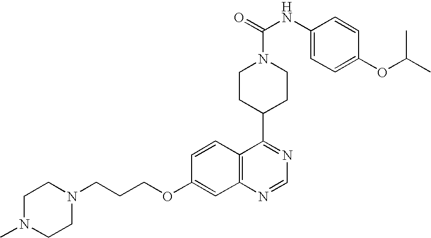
C(CCOC1=CC2=C(C=C1)C(C1CCN(C(=O)NC3=CC=C(OC(C)C)C=C3)CC1)=NC=N2)N1CCN(C)CC1
